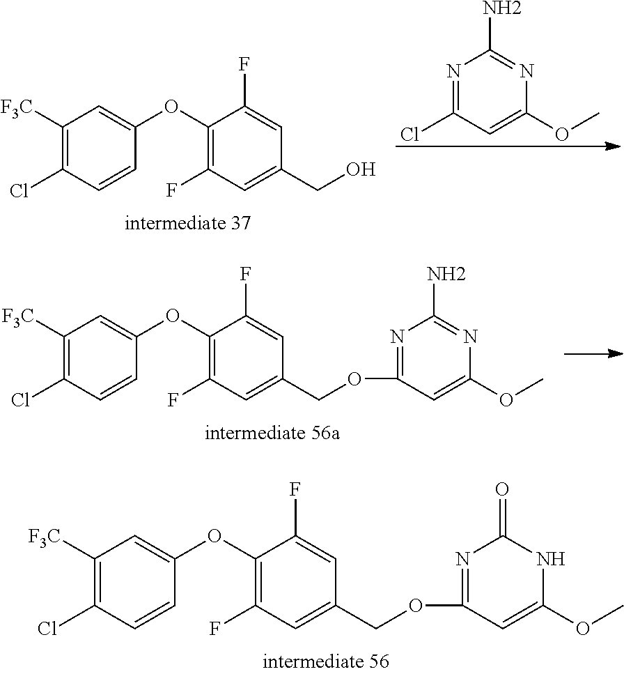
N1=C(Cl)C=C(OC)N=C1N.C1([F3C])=C(Cl)C=CC(OC2=C(F)C=C(CO)C=C2F)=C1.C1(Cl)=C([F3C])C=C(OC2=C(F)C=C(COC3=NC(N)=NC(OC)=C3)C=C2F)C=C1.C1(Cl)=C([F3C])C=C(OC2=C(F)C=C(COC3=NC(=O)NC(OC)=C3)C=C2F)C=C1
